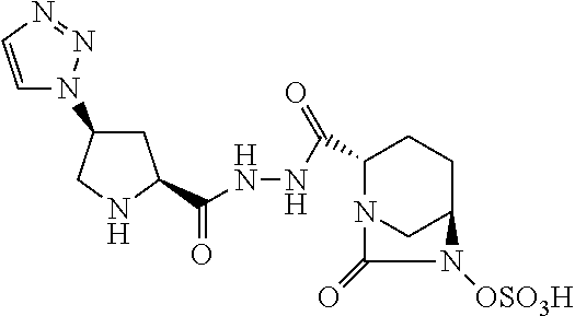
C1=CN=NN1C1CC(C(NNC(C2N3CC(CC2)N([OSO3H])C3=O)=O)=O)NC1
